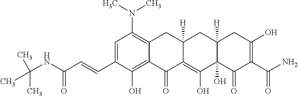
C1=C(C=CC(NC(C)(C)C)=O)C(O)=C2C(=C1N(C)C)CC1([H])C(=C(O)C3(O)C([H])(C1)CC(O)=C(C(N)=O)C3=O)C2=O
